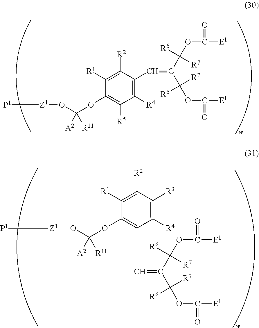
C1([R4])=C([R3])C([R2])=C([R1])C(OC(O[Z1][P1])([A2])[R11])=C1C=C(C(OC([E1])=O)([R6])[R7])C(OC([E1])=O)([R6])[R7].C1([R4])=C(C=C(C(OC([E1])=O)([R6])[R7])C(OC([E1])=O)([R6])[R7])C([R2])=C([R1])C(OC(O[Z1][P1])([A2])[R11])=C1[R5]
